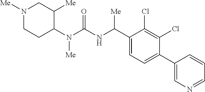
C1(N(C(NC(C2=CC=C(C3=CN=CC=C3)C(Cl)=C2Cl)[Me])=O)[Me])C([Me])CN([Me])CC1
